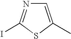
C1=C(C)SC(I)=N1
